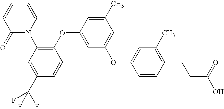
N1(C2=C(OC3=CC(OC4=CC(C)=C(CCC(O)=O)C=C4)=CC(C)=C3)C=CC(C(F)(F)F)=C2)C=CC=CC1=O
